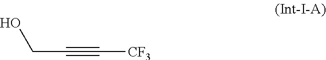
OCC#C[CF3]
